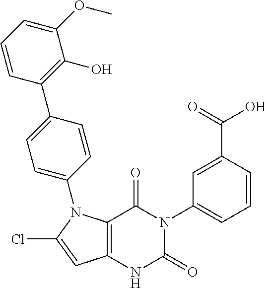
C12=C(C=C(Cl)N1C1=CC=C(C3=C(O)C(OC)=CC=C3)C=C1)NC(=O)N(C1=CC=CC(C(O)=O)=C1)C2=O
